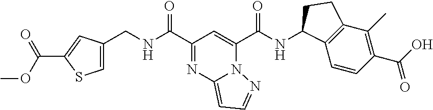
N(C(C1=NC2=CC=NN2C(C(NC2C3=C(C(C)=C(C(O)=O)C=C3)CC2)=O)=C1)=O)CC1=CSC(C(OC)=O)=C1
